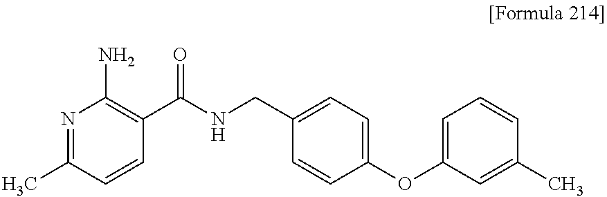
N1=C(C)C=CC(C(NCC2=CC=C(OC3=CC=CC(C)=C3)C=C2)=O)=C1N
